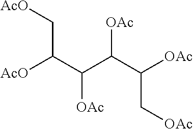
[AcO]C(C(C(C([OAc])C[OAc])[OAc])[OAc])C[AcO]
